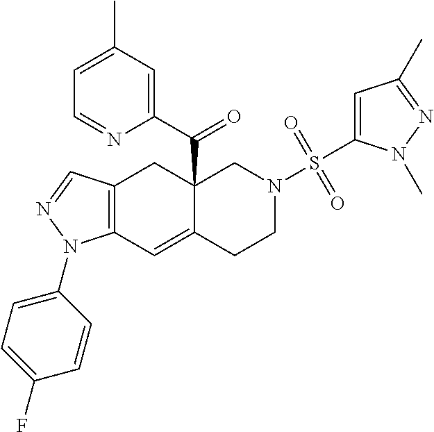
C12=C(C=C3C(C(C4=CC(C)=CC=N4)=O)(C1)CN(S(=O)(=O)C1=CC(C)=NN1C)CC3)N(C1=CC=C(F)C=C1)N=C2
